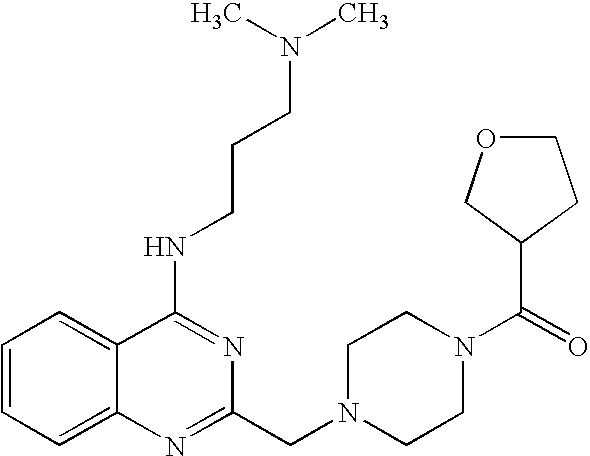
C1=CC=C2C(=C1)C(NCCCN(C)C)=NC(CN1CCN(C(=O)C3CCOC3)CC1)=N2
